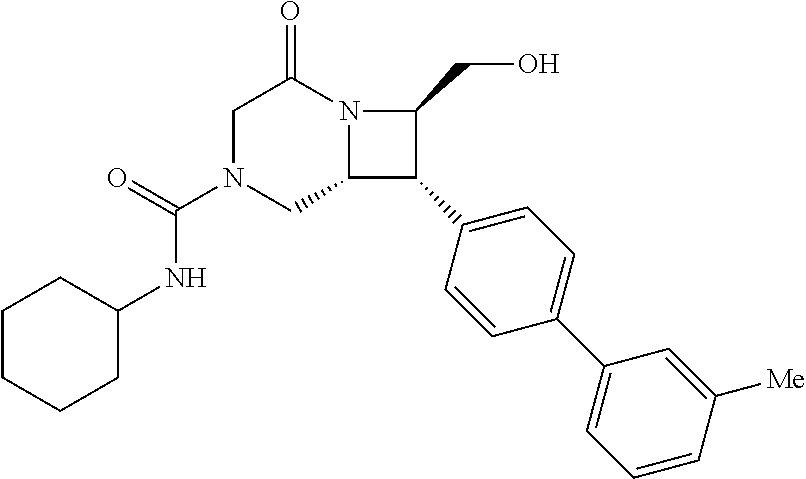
C1N(C(NC2CCCCC2)=O)CC2N(C1=O)C(CO)C2C1=CC=C(C2=CC=CC([Me])=C2)C=C1
